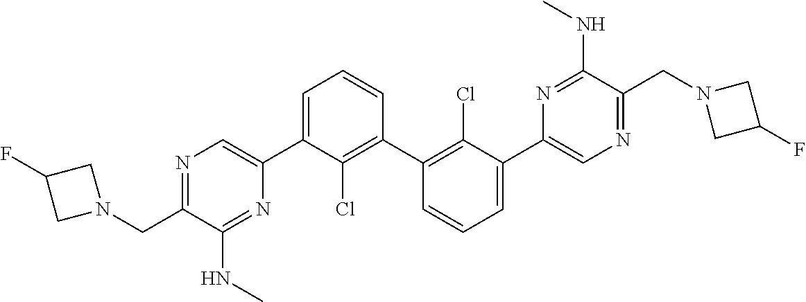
N1=C(CN2CC(F)C2)C(NC)=NC(C2=CC=CC(C3=C(Cl)C(C4=CN=C(CN5CC(F)C5)C(NC)=N4)=CC=C3)=C2Cl)=C1
